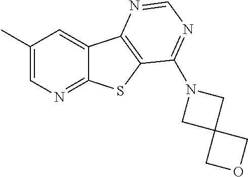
C1(C)=CN=C2C(=C1)C1=C(S2)C(N2CC3(C2)COC3)=NC=N1
